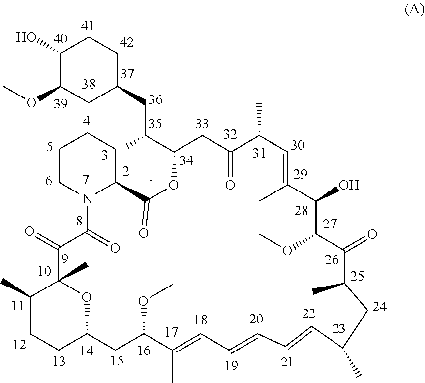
C1(O)C(OC)CC(CC(C2CC(=O)C(C)C=C(C)C(O)C(OC)C(=O)C(C)CC(C)C=CC=CC=C(C)C(OC)CC3CCC(C)C(C)(O3)C(=O)C(=O)N3C(CCCC3)C(=O)O2)C)CC1
